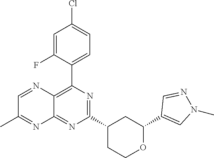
C1(C2=CN(C)N=C2)OCCC(C2=NC(C3=CC=C(Cl)C=C3F)=C3C(=N2)N=C(C)C=N3)C1
